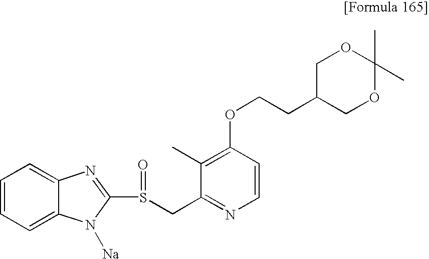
C1=CC=C2C(=C1)N=C(S(CC1=NC=CC(OCCC3COC(C)(C)OC3)=C1C)=O)N2[Na]
